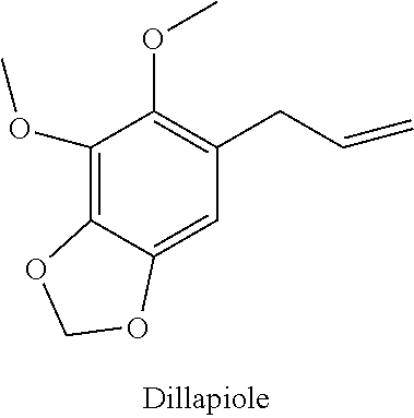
C1(OC)=C2C(=CC(CC=C)=C1OC)OCO2
